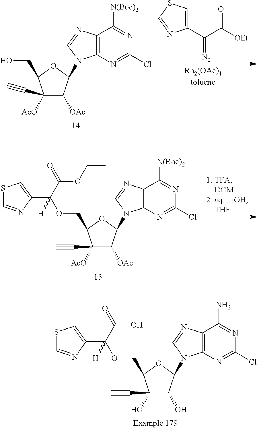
C1(O)(C#C)C(O)C(N2C3=C(C(N)=NC(Cl)=N3)N=C2)OC1COC(C1=CSC=N1)(C(=O)O)[H].C1([AcO])(C#C)C([OAc])C(N2C3=C(C([N(Boc)2])=NC(Cl)=N3)N=C2)OC1CO.C1(C(=[N2])C(=O)[OEt])=CSC=N1.C1([AcO])(C#C)C([OAc])C(N2C3=C(C([N(Boc)2])=NC(Cl)=N3)N=C2)OC1COC(C1=CSC=N1)(C(=O)OCC)[H]
